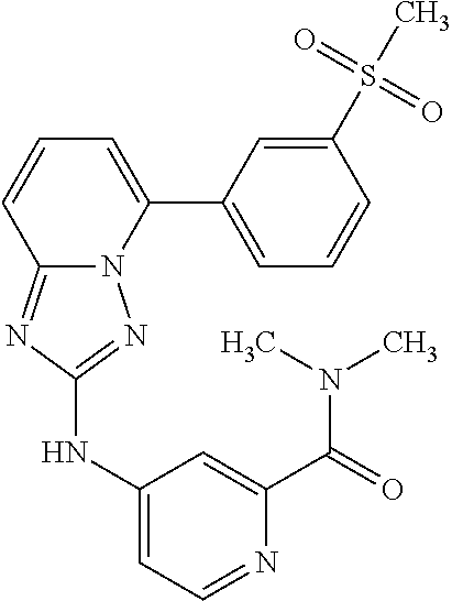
C12=NC(NC3=CC=NC(C(N(C)C)=O)=C3)=NN1C(C1=CC=CC(S(C)(=O)=O)=C1)=CC=C2
